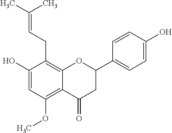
C1(O)=CC(OC)=C2C(=C1CC=C(C)C)OC(C1=CC=C(O)C=C1)CC2=O
